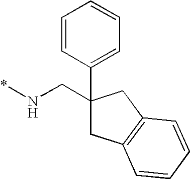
C1=CC(C2(CN*)CC3=C(C2)C=CC=C3)=CC=C1
